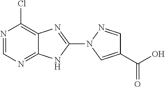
N1=CN=C2C(=C1Cl)N=C(N1C=C(C(=O)O)C=N1)N2
